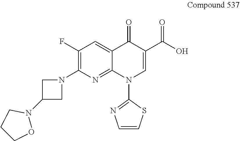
C1(F)=C(N2CC(N3CCCO3)C2)N=C2C(=C1)C(=O)C(C(O)=O)=CN2C1=NC=CS1
